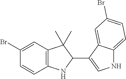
C12=C(C=C(Br)C=C1)C(C)(C)C(C1=CNC3=CC=C(Br)C=C13)N2
